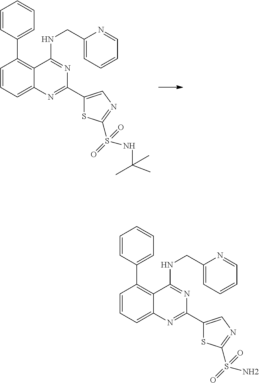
C1(C2=C3C(=CC=C2)N=C(C2=CN=C(S(=O)(NC(C)(C)C)=O)S2)N=C3NCC2=CC=CC=N2)=CC=CC=C1.C1(C2=C3C(=CC=C2)N=C(C2=CN=C(S(=O)(N)=O)S2)N=C3NCC2=CC=CC=N2)=CC=CC=C1
